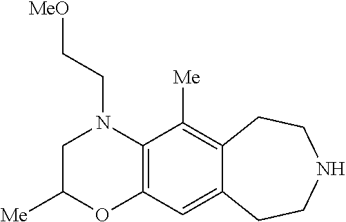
C(N1CC([Me])OC2=C1C([Me])=C1C(=C2)CCNCC1)C[MeO]
